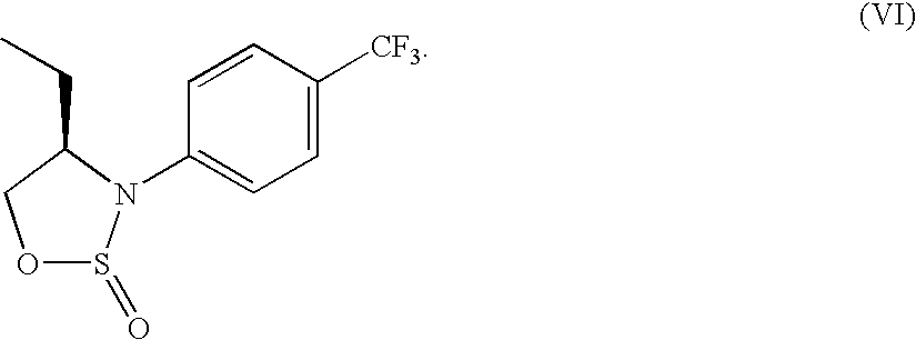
C1=CC([CF3])=CC=C1N1S(=O)OCC1CC
